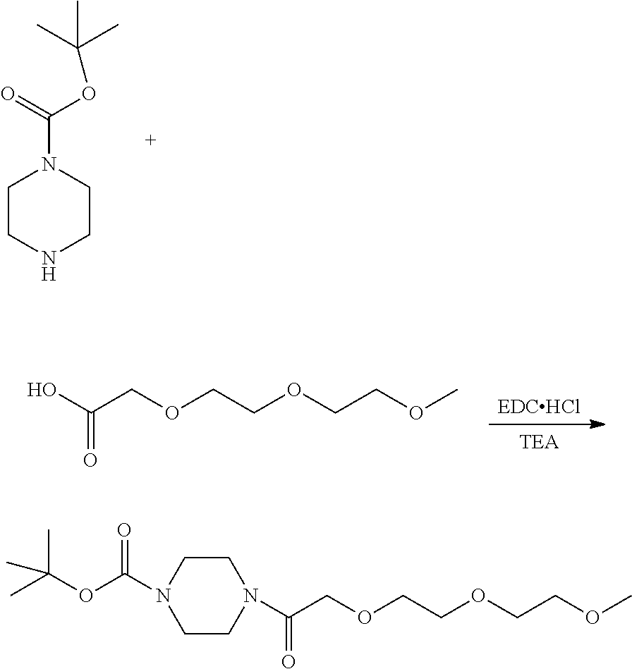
C1CNCCN1C(OC(C)(C)C)=O.[TEA].[EDCHCl].OC(COCCOCCOC)=O.C(COCCOCCOC)(=O)N1CCN(C(OC(C)(C)C)=O)CC1
